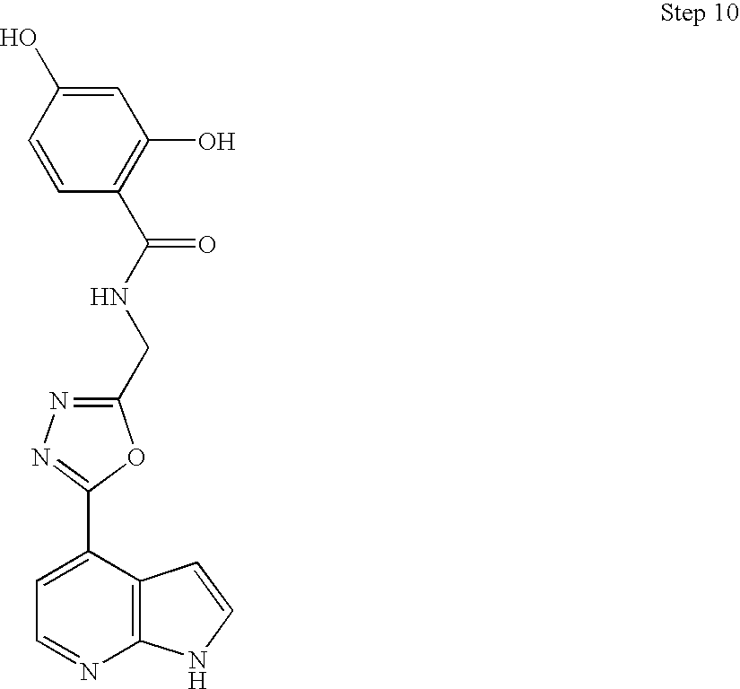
C1=C(C2=NN=C(CNC(=O)C3=C(O)C=C(O)C=C3)O2)C2=C(N=C1)NC=C2
